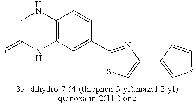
C1C(=O)NC2=C(N1)C=CC(C1=NC(C3=CSC=C3)=CS1)=C2
